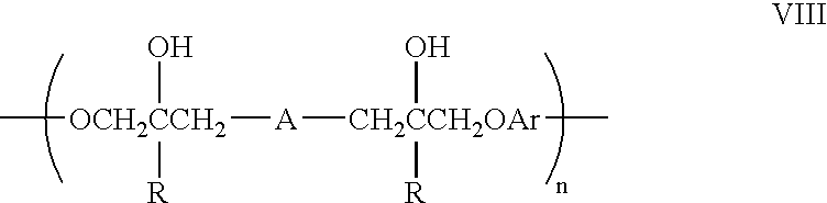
C[OCH2CCH2]([A][CH2CCH2OAr]([R])(O)C)(O)[R]
